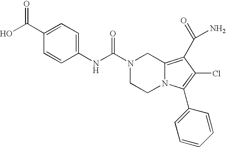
N1(C(NC2=CC=C(C(O)=O)C=C2)=O)CCN2C(=C(C(N)=O)C(Cl)=C2C2=CC=CC=C2)C1
